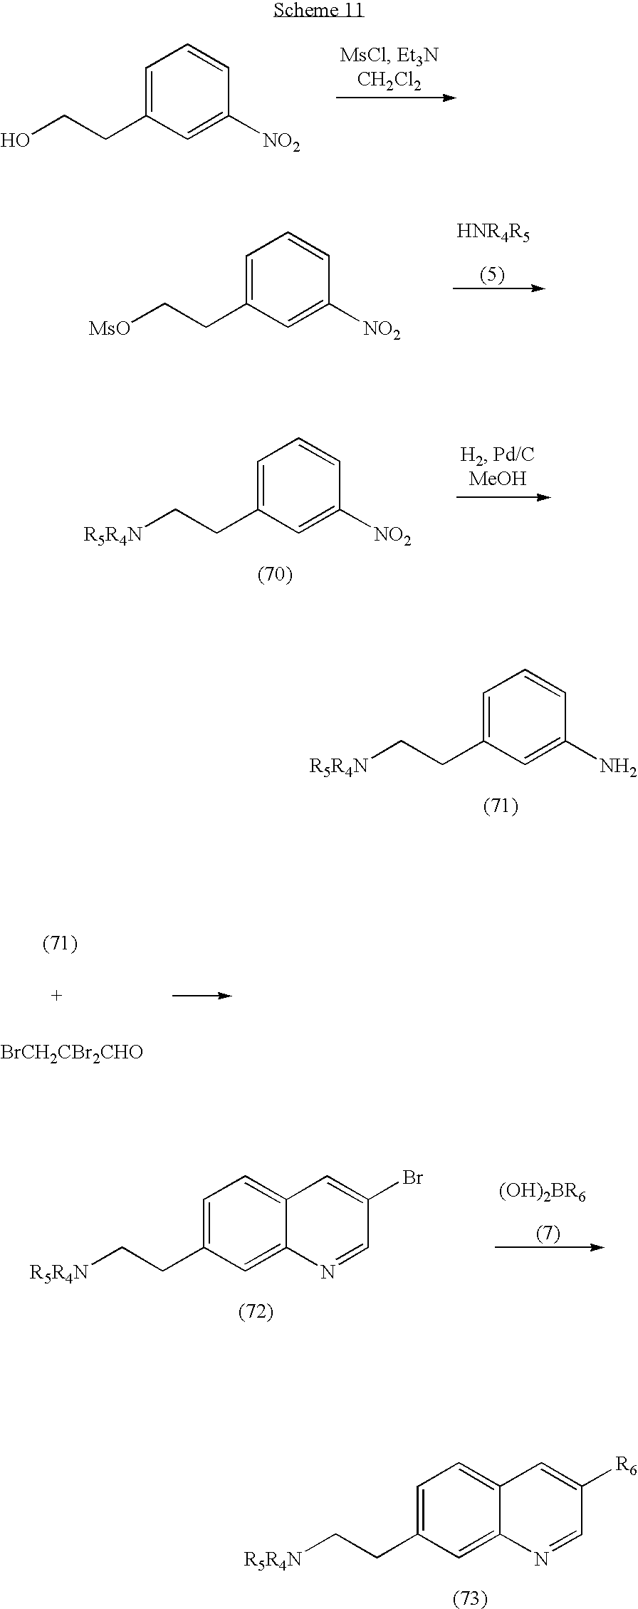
C1=C2C(=CC(CC[R5R4N])=C1)N=CC([R6])=C2.C1=CC([NO2])=CC(CCO)=C1.C1=CC([NO2])=CC(CC[MsO])=C1.C1=CC([NO2])=CC(CC[R5R4N])=C1.C1=CC(N)=CC(CC[R5R4N])=C1.[BrCH2CBr2CHO].C1=C2C(=CC(CC[R5R4N])=C1)N=CC(Br)=C2
